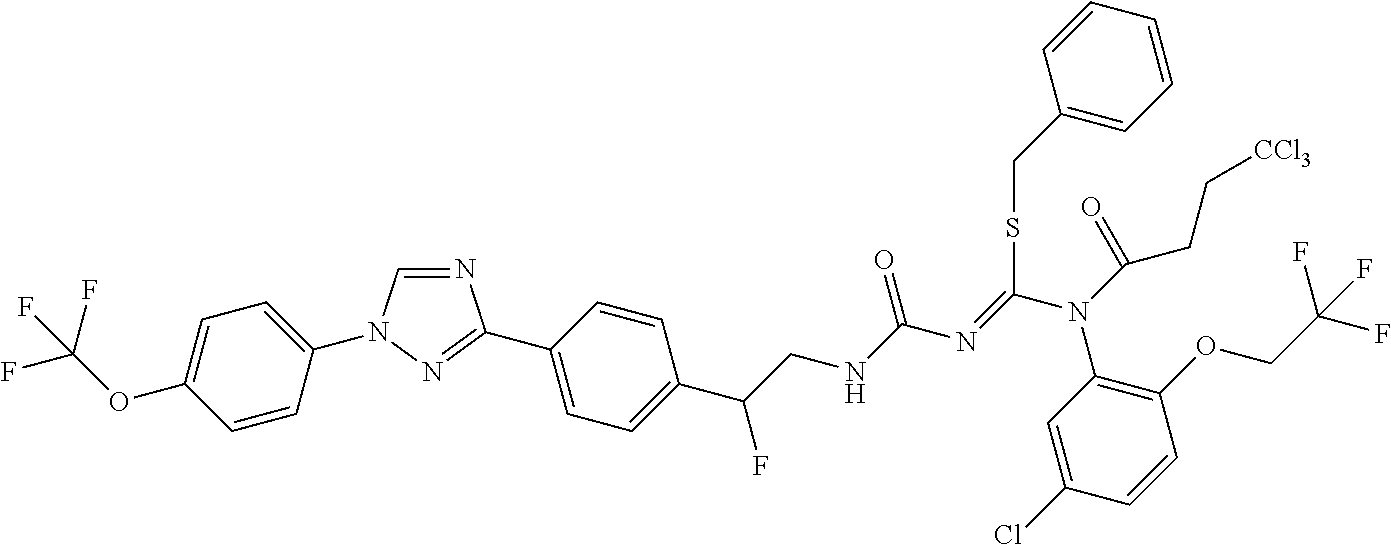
N1=CN(C2=CC=C(OC(F)(F)F)C=C2)N=C1C1=CC=C(C(CNC(N=C(N(C2=C(OCC(F)(F)F)C=CC(Cl)=C2)C(CC[CCl3])=O)SCC2=CC=CC=C2)=O)F)C=C1
